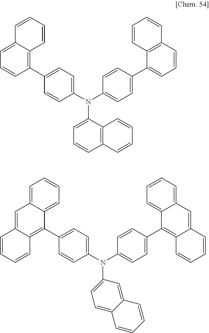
C1=CC(N(C2=CC=C(C3=CC=CC4=C3C=CC=C4)C=C2)C2=CC=CC3=C2C=CC=C3)=CC=C1C1=C2C(=CC=C1)C=CC=C2.C1=CC(N(C2=CC=C(C3=C4C(=CC5=CC=CC=C35)C=CC=C4)C=C2)C2=CC=C3C(=C2)C=CC=C3)=CC=C1C1=C2C(=CC3=CC=CC=C13)C=CC=C2
